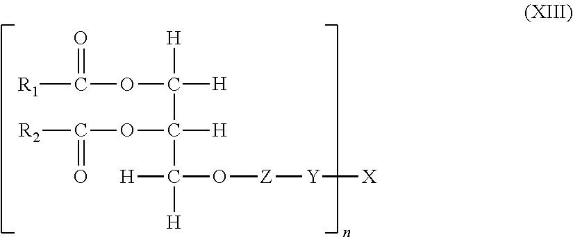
[R1]C(=O)OC([H])([H])C([H])(OC([R2])=O)C([H])([H])O[Z][Y][X]
